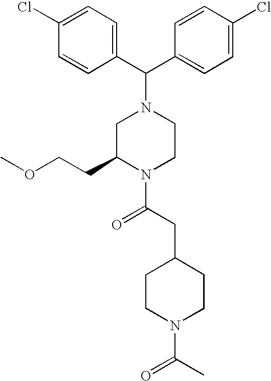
C1=C(Cl)C=CC(C(C2=CC=C(Cl)C=C2)N2CC(CCOC)N(C(CC3CCN(C(C)=O)CC3)=O)CC2)=C1
